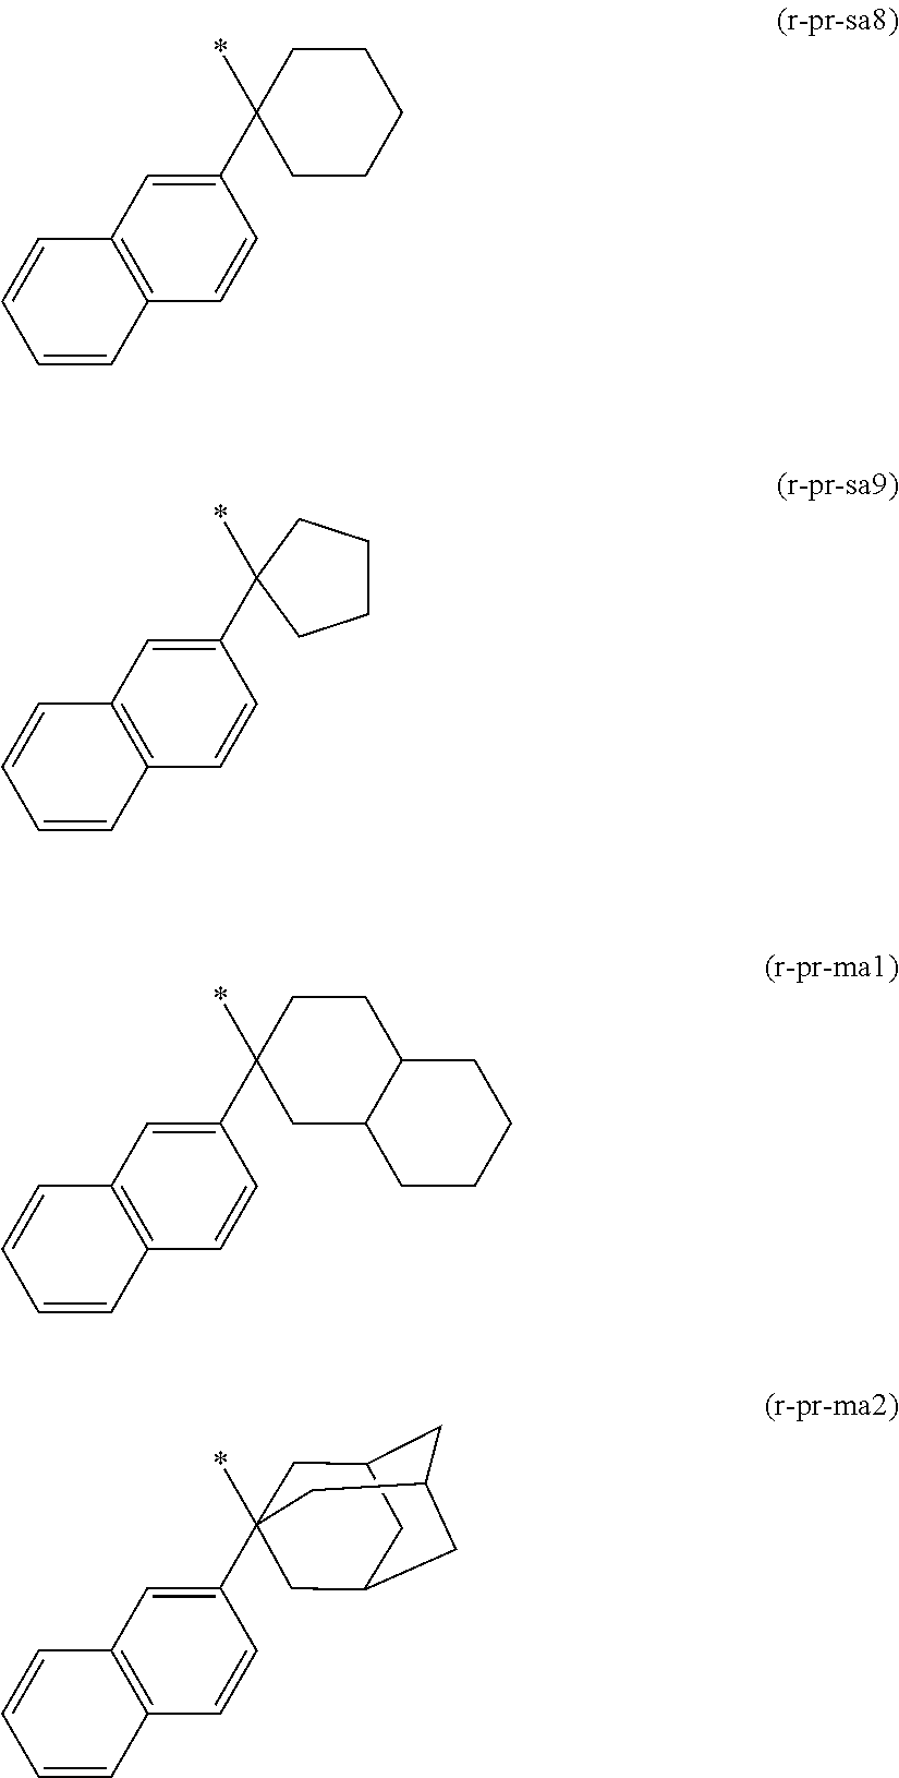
C12=C(C=CC(C3(*)CCCCC3)=C1)C=CC=C2.C12=C(C=CC(C3(*)CCCC3)=C1)C=CC=C2.C12=C(C=CC(C3(*)CC4C(CC3)CCCC4)=C1)C=CC=C2.C12=C(C=CC(C34(*)CC5CC(CC(C3)C5)C4)=C1)C=CC=C2
